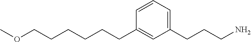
COCCCCCCC1=CC(CCCN)=CC=C1
